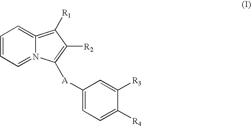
C1=CC=N2C(=C1)=C([R1])C([R2])=C2[A]C1=CC=C([R4])C([R3])=C1
